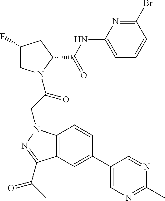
C1(NC(C2CC(F)CN2C(CN2C3=C(C(C(C)=O)=N2)C=C(C2=CN=C(C)N=C2)C=C3)=O)=O)=CC=CC(Br)=N1
